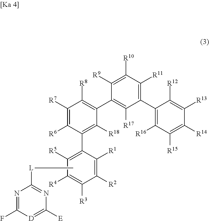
N1=C(F)[D]=C([E])N=C1[L]C.C1([R2])=C([R1])C(C2=C([R18])C(C3=C([R17])C(C4=C([R16])C([R15])=C([R14])C([R13])=C4[R12])=C([R11])C([R10])=C3[R9])=C([R8])C([R7])=C2[R6])=C([R5])C([R4])=C1[R3]
